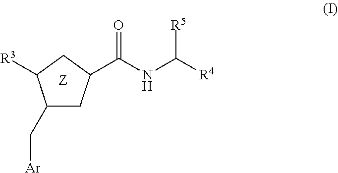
C1(C[Ar])CC(C(NC([R4])[R5])=O)CC1[R3]
